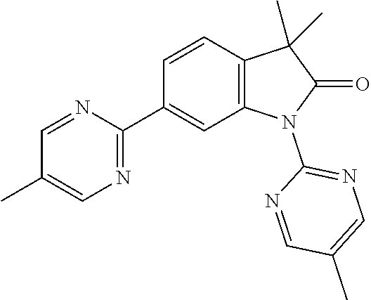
C12=C(C=CC(C3=NC=C(C)C=N3)=C1)C(C)(C)C(=O)N2C1=NC=C(C)C=N1
